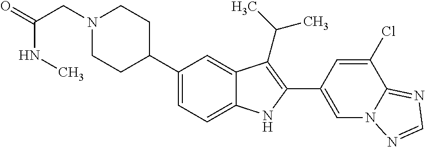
N1(CC(=O)NC)CCC(C2=CC=C3C(=C2)C(C(C)C)=C(C2=CN4C(=NC=N4)C(Cl)=C2)N3)CC1
